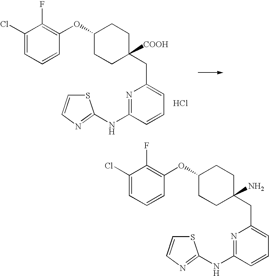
C(C1=CC=CC(NC2=NC=CS2)=N1)C1(N)CCC(OC2=C(F)C(Cl)=CC=C2)CC1.C(C1=CC=CC(NC2=NC=CS2)=N1)C1([COOH])CCC(OC2=C(F)C(Cl)=CC=C2)CC1.Cl
